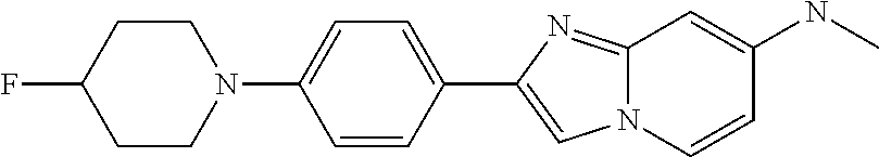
C1=CC(C2=CN3C(=N2)C=C(NC)C=C3)=CC=C1N1CCC(F)CC1
